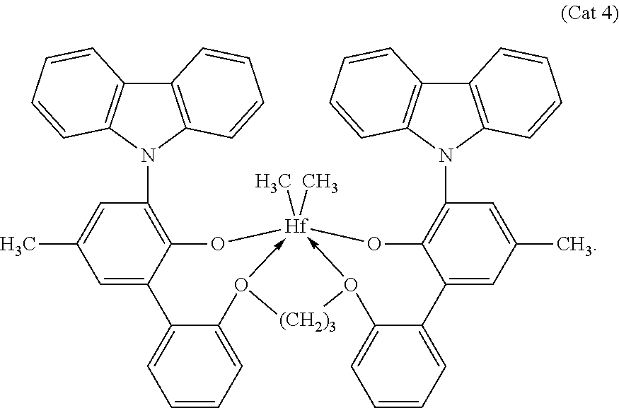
C1=C2C(=C(N3C4=C(C5=C3C=CC=C5)C=CC=C4)C=C1C)O[Hf]13(C)(C)-O(C4=CC=CC=C24)[(CH2)3]O->1C1=CC=CC=C1C1=CC(C)=CC(N2C4=C(C5=C2C=CC=C5)C=CC=C4)=C1O3
